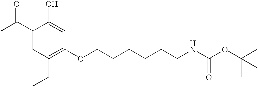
C1(C(C)=O)=CC(CC)=C(OCCCCCCNC(=O)OC(C)(C)C)C=C1O
